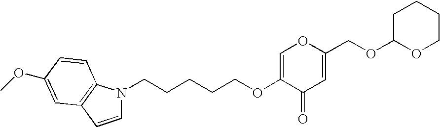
C1=C(OCCCCCN2C=CC3=C2C=CC(OC)=C3)C(=O)C=C(COC2CCCCO2)O1
